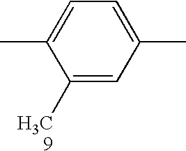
C1=C([H3C9])C(C)=CC=C1C
